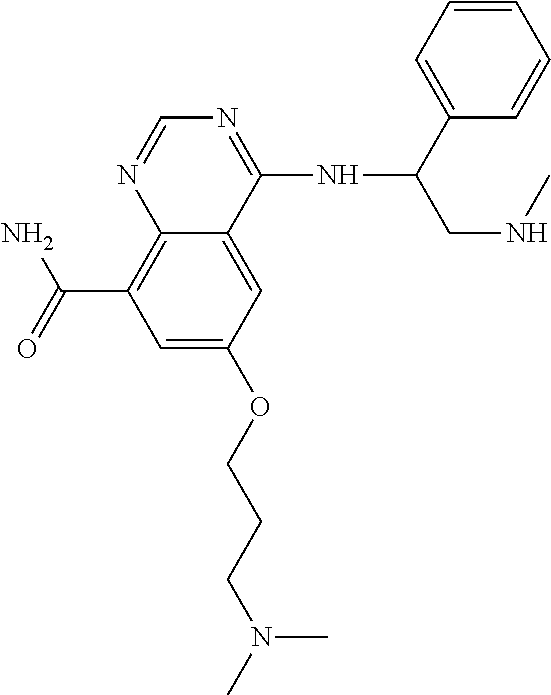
C12=C(C(=O)N)C=C(OCCCN(C)C)C=C1C(NC(CNC)C1=CC=CC=C1)=NC=N2
